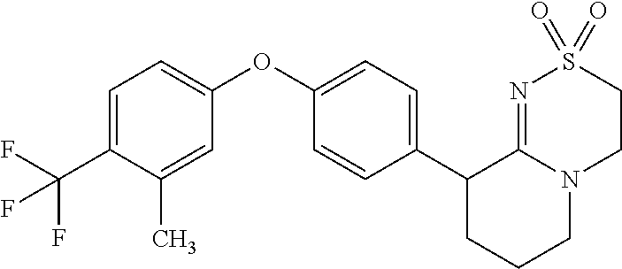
C1(C2CCCN3C2=NS(=O)(=O)CC3)=CC=C(OC2=CC=C(C(F)(F)F)C(C)=C2)C=C1
